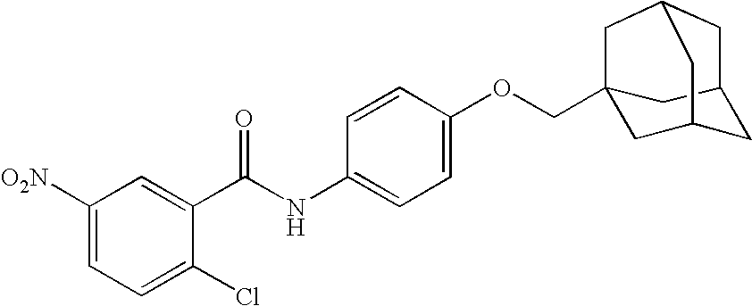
C1([O2N])=CC=C(Cl)C(C(NC2=CC=C(OCC34CC5CC(C3)CC(C4)C5)C=C2)=O)=C1
